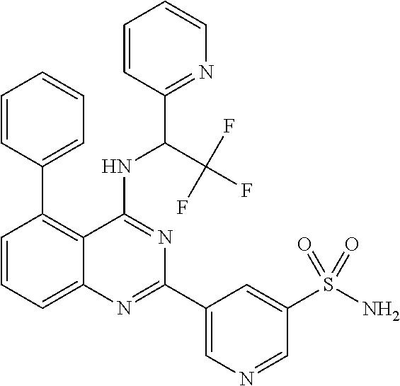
C1=CC=C2C(=C1C1=CC=CC=C1)C(NC(C1=NC=CC=C1)C(F)(F)F)=NC(C1=CN=CC(S(=O)(=O)N)=C1)=N2
